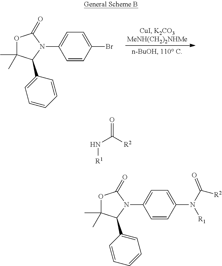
O1C(C)(C)C(C2=CC=CC=C2)N(C2=CC=C(Br)C=C2)C1=O.N(C([R2])=O)[R1].O1C(C)(C)C(C2=CC=CC=C2)N(C2=CC=C(N(C([R2])=O)[R1])C=C2)C1=O
